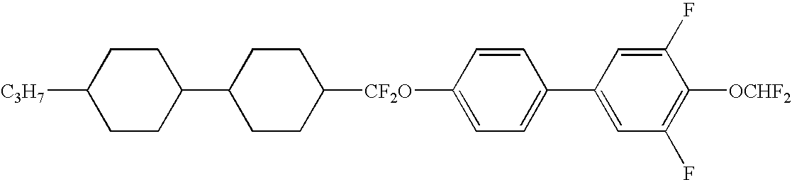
[CF2O](C1=CC=C(C2=CC(F)=C([OCHF2])C(F)=C2)C=C1)C1CCC(C2CCC([C3H7])CC2)CC1
